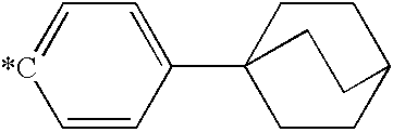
C1=CC(C23CCC(CC2)CC3)=CC=[*C]1
